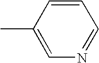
C1(C)=CN=CC=C1
